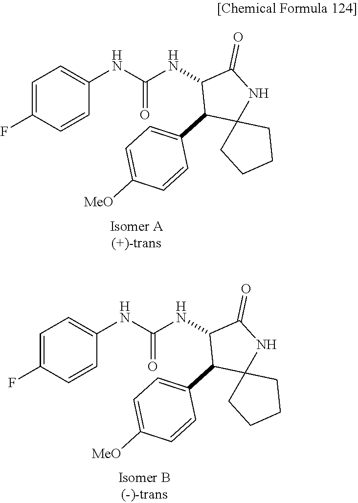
C1=C(F)C=CC(NC(NC2C(C3=CC=C([MeO])C=C3)C3(NC2=O)CCCC3)=O)=C1.C1=C(F)C=CC(NC(NC2C(C3=CC=C([MeO])C=C3)C3(NC2=O)CCCC3)=O)=C1
